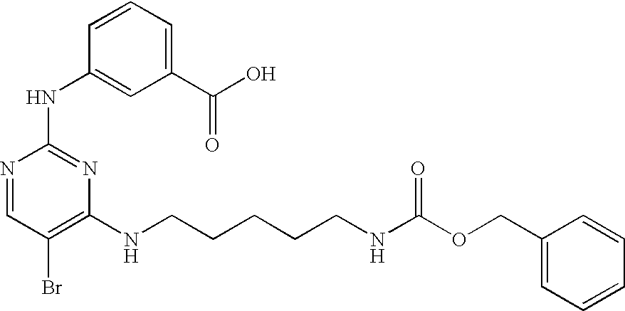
N1=CC(Br)=C(NCCCCCNC(OCC2=CC=CC=C2)=O)N=C1NC1=CC(C(O)=O)=CC=C1
